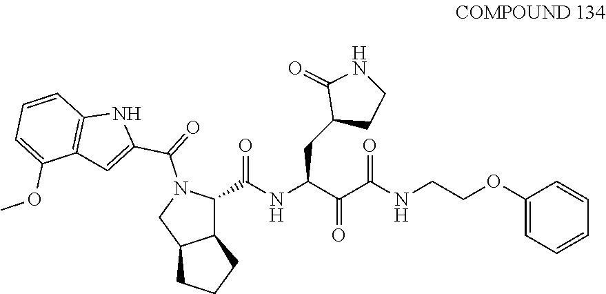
C12C(C(NC(C(C(NCCOC3=CC=CC=C3)=O)=O)CC3CCNC3=O)=O)N(C(=O)C3=CC4=C(N3)C=CC=C4OC)CC1CCC2
